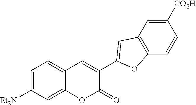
C1=C([Et2N])C=C2C(=C1)C=C(C1=CC3=C(C=CC([CO2H])=C3)O1)C(=O)O2
